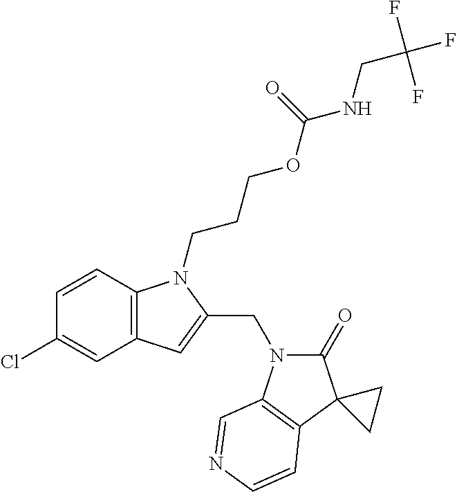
C1=CC2=C(C=C1Cl)C=C(CN1C(=O)C3(C4=C1C=NC=C4)CC3)N2CCCOC(NCC(F)(F)F)=O
